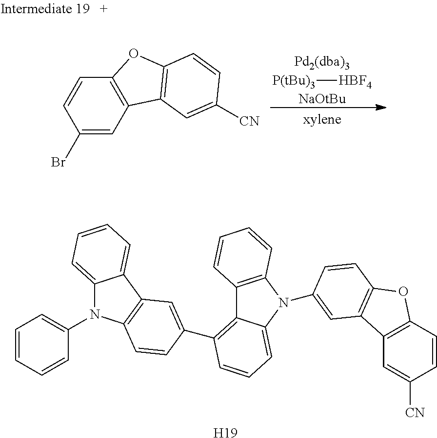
C1=CC=CC(N2C3=CC=CC=C3C3=C2C=CC(C2=C4C5=C(N(C6=CC7=C(OC8=C7C=C([CN])C=C8)C=C6)C4=CC=C2)C=CC=C5)=C3)=C1.[H19].[P(tBu)3][HBF4].[NaOtBu].C1(Br)=CC2=C(C=C1)OC1=C2C=C([CN])C=C1
